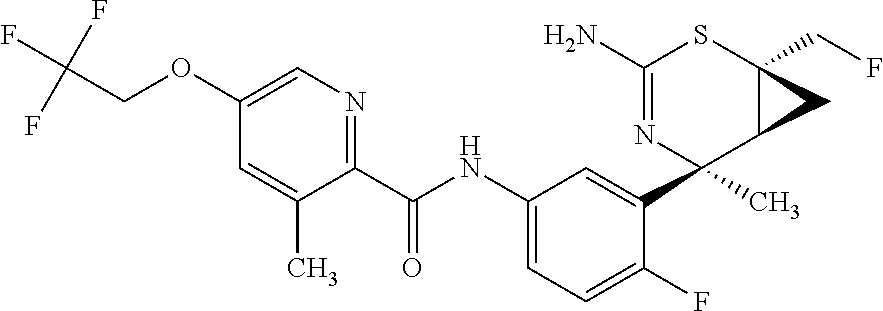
C1(N)=NC(C2=CC(NC(C3=NC=C(OCC(F)(F)F)C=C3C)=O)=CC=C2F)(C)C2C(CF)(S1)C2
